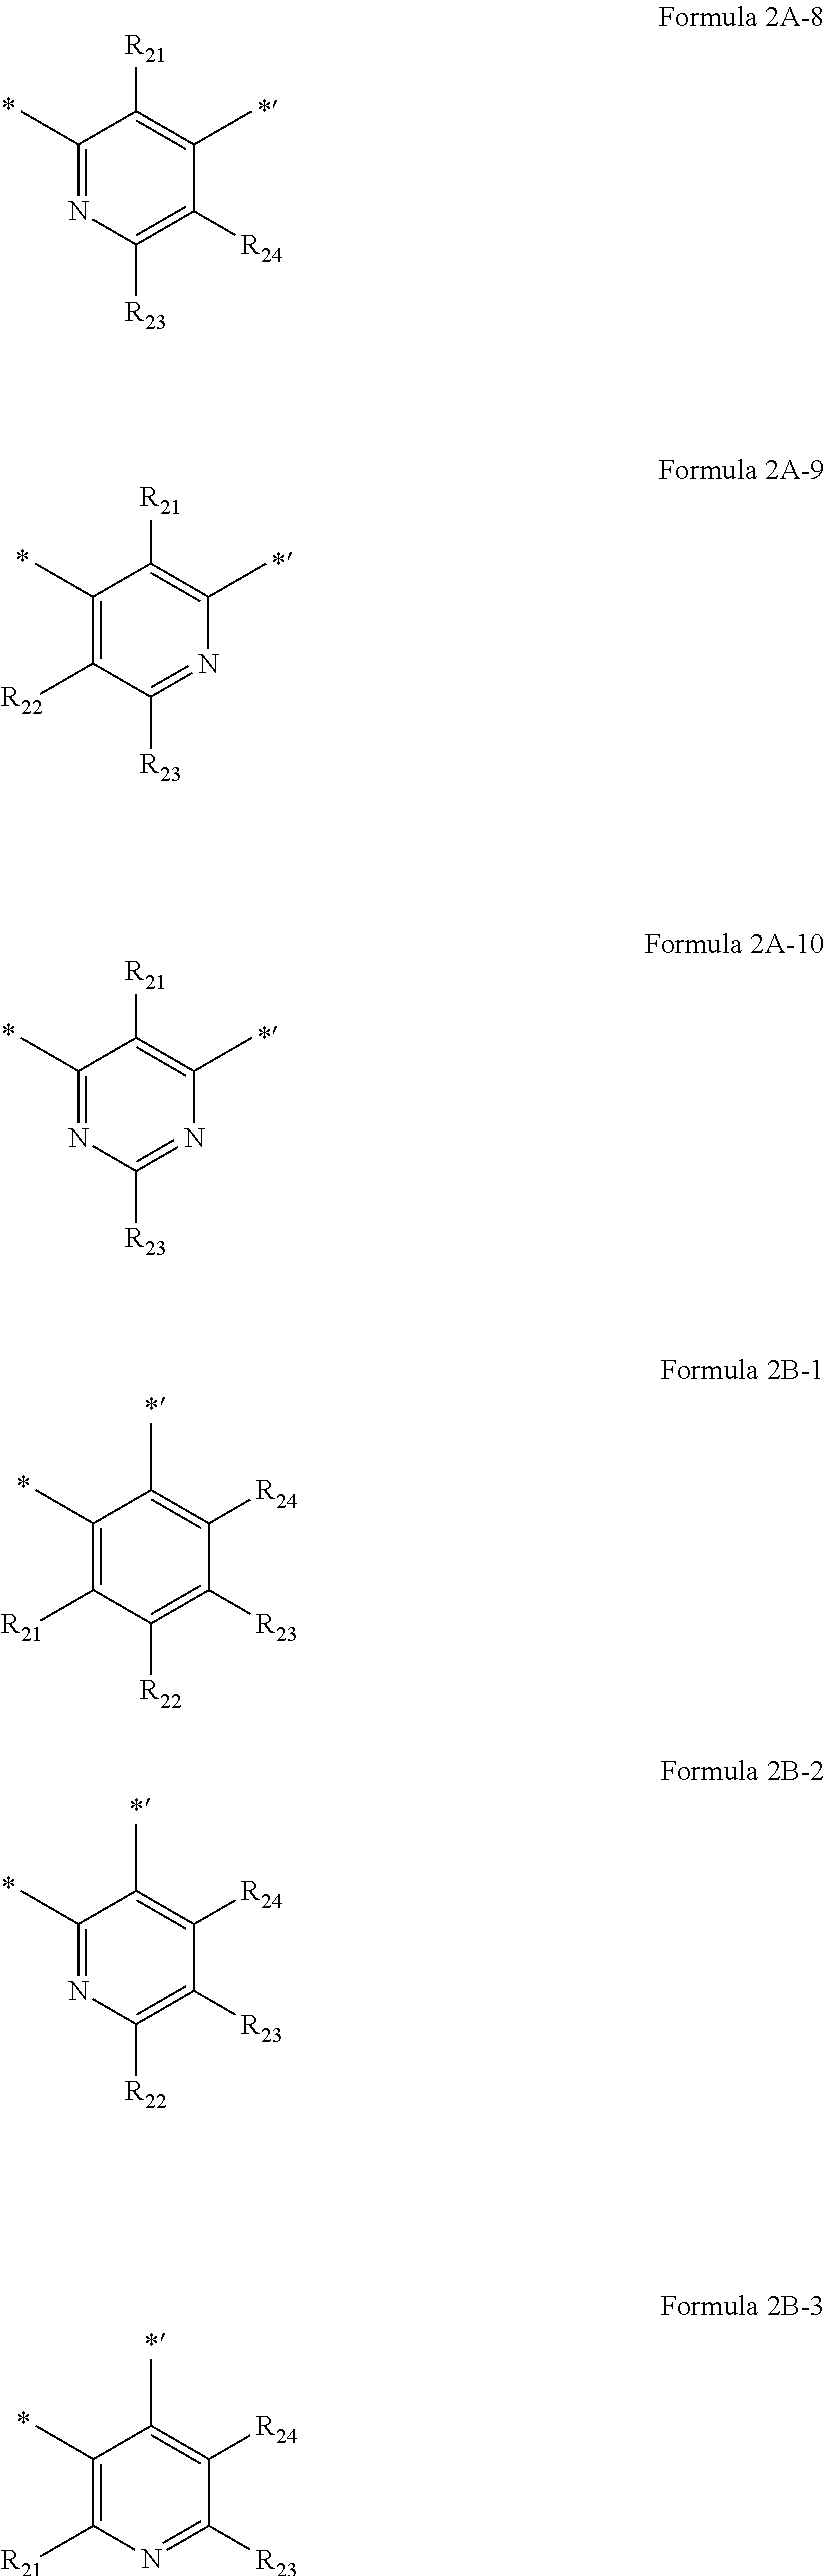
C1(C)=NC([R23])=C([R24])C(C)=C1[R21].C1(C)=C([R22])C([R23])=NC(C)=C1[R21].C1(C)=NC([R23])=NC(C)=C1[R21].C1(C)=C([R21])C([R22])=C([R23])C([R24])=C1C.C1(C)=NC([R22])=C([R23])C([R24])=C1C.C1(C)=C([R21])N=C([R23])C([R24])=C1C
